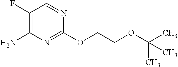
C(COC1=NC(N)=C(F)C=N1)OC(C)(C)C
